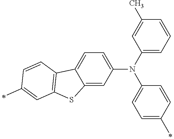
C12=CC=C(N(C3=CC=C(C)C=C3)C3=CC=CC(C)=C3)C=C1SC1=C2C=CC(C)=C1
